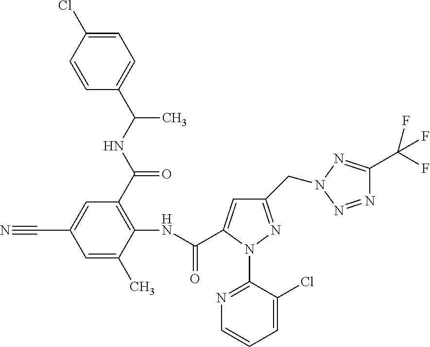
C1=CC(Cl)=CC=C1C(NC(C1=C(NC(=O)C2=CC(CN3N=C(C(F)(F)F)N=N3)=NN2C2=NC=CC=C2Cl)C(C)=CC(C#N)=C1)=O)C
